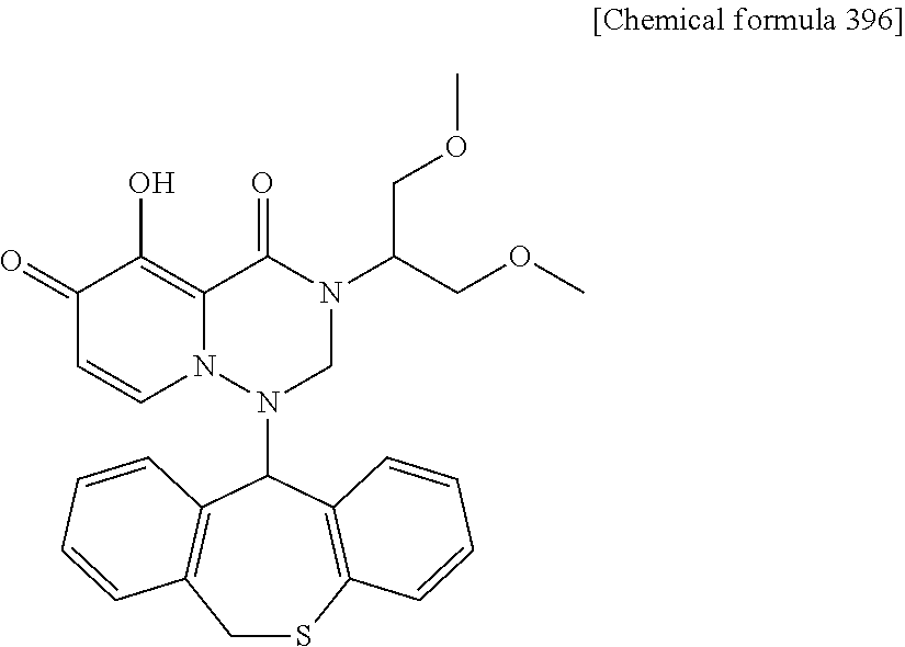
C1(=O)C=CN2C(=C1O)C(=O)N(C(COC)COC)CN2C1C2=C(CSC3=C1C=CC=C3)C=CC=C2
